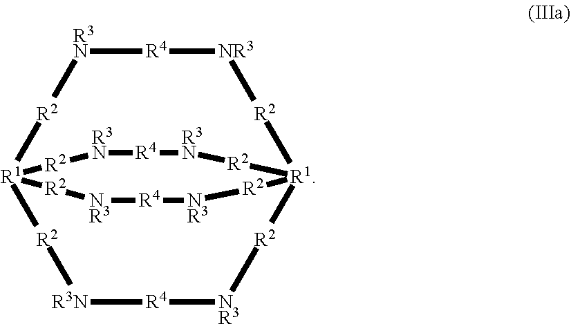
[R1]123[R2][R3N][R4][NR3][R2][R1]([R2][NR3][R4][R3N][R2]1)([R2][NR3][R4][NR3][R2]2)[R2][R3N][R4][R3N][R2]3
